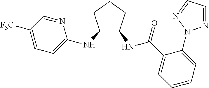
C1([F3C])=CC=C(NC2C(NC(C3=CC=CC=C3N3N=CC=N3)=O)CCC2)N=C1
